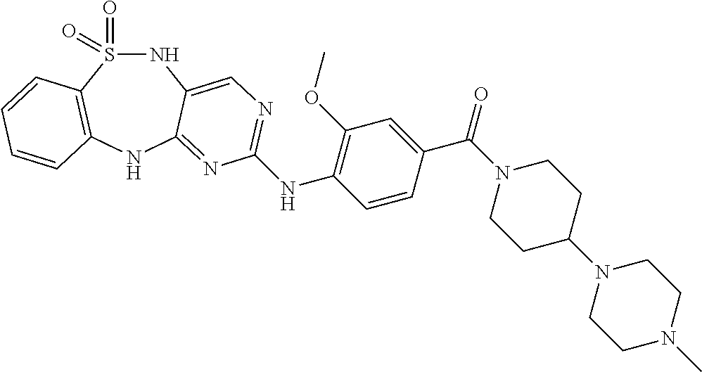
S1(=O)(=O)NC2=CN=C(NC3=C(OC)C=C(C(=O)N4CCC(N5CCN(C)CC5)CC4)C=C3)N=C2NC2=C1C=CC=C2
